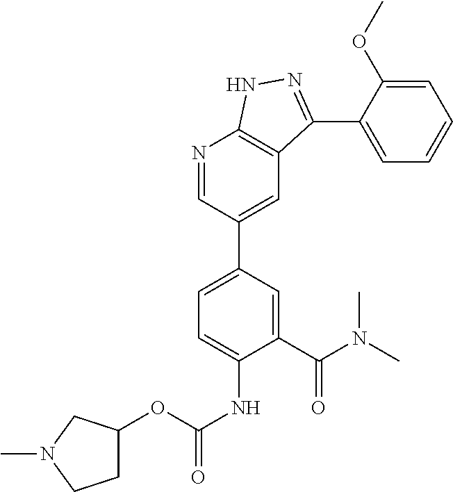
N1=CC(C2=CC=C(NC(=O)OC3CCN(C)C3)C(C(N(C)C)=O)=C2)=CC2=C1NN=C2C1=CC=CC=C1OC
